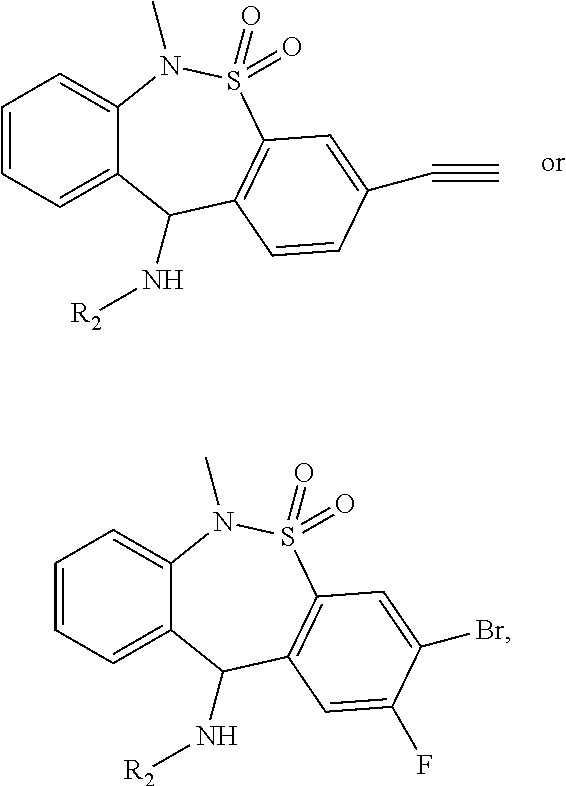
C1=CC=C2C(=C1)N(C)S(=O)(=O)C1=C(C2N[R2])C=CC(C#C)=C1.C1=CC=C2C(=C1)N(C)S(=O)(=O)C1=C(C2N[R2])C=C(F)C(Br)=C1
